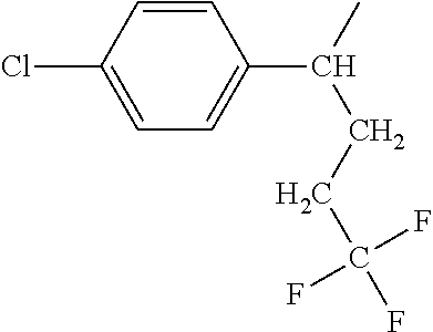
C1=C(Cl)C=CC(C(C)CCC(F)(F)F)=C1
